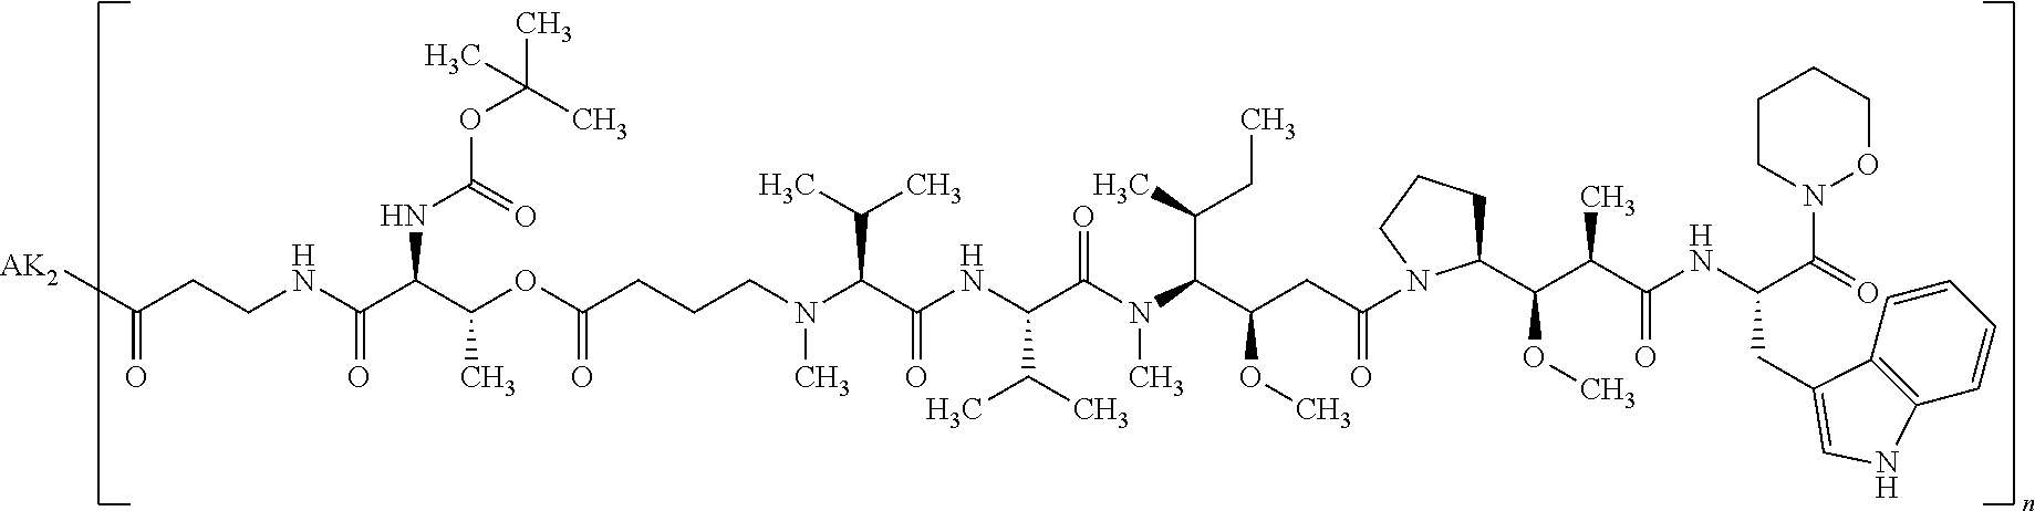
C(OC(CCCN(C(C(=O)NC(C(N(C(C(CC(=O)N1CCCC1C(C(C(NC(C(=O)N1OCCCC1)CC1=CNC2=C1C=CC=C2)=O)C)OC)OC)C(C)CC)C)=O)C(C)C)C(C)C)C)=O)(C(C(NCCC(=O)[AK2])=O)NC(OC(C)(C)C)=O)C
